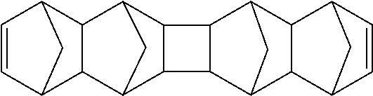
C1=CC2C3C(C1C2)C1C2C(C3C1)C1C2C2C3C(C1C2)C1C=CC3C1
